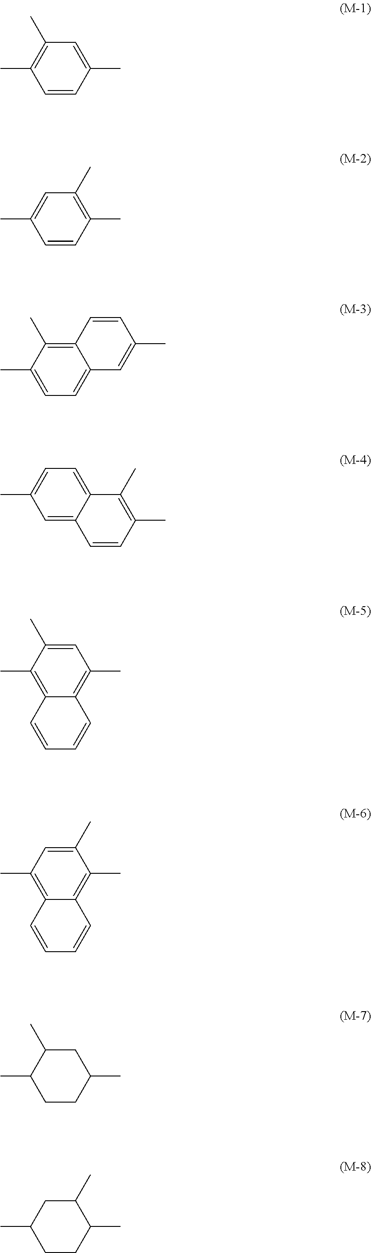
C1(C)=C(C)C=CC(C)=C1.C1(C)=C(C)C=CC(C)=C1.C1(C)=C2C(=CC=C1C)C=C(C)C=C2.C1(C)=C(C)C=CC2=CC(C)=CC=C12.C1(C)=CC(C)=C2C(=C1C)C=CC=C2.C1=C(C)C(C)=C2C(=C1C)C=CC=C2.C1(C)C(C)CCC(C)C1.C1(C)C(C)CCC(C)C1
